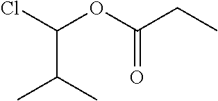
C(OC(CC)=O)(Cl)C(C)C
